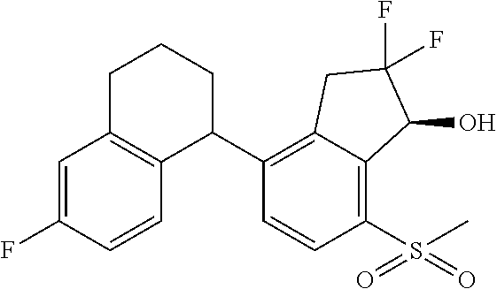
C1=C(F)C=CC2=C1CCCC2C1=C2C(=C(S(C)(=O)=O)C=C1)C(O)C(F)(F)C2
